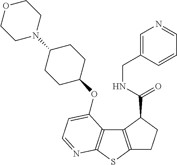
C1C2=C(C(C(NCC3=CN=CC=C3)=O)C1)C1=C(S2)N=CC=C1OC1CCC(N2CCOCC2)CC1
